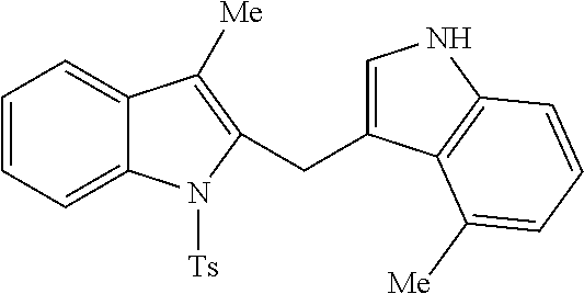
C12=CC=CC=C1N([Ts])C(CC1=CNC3=C1C([Me])=CC=C3)=C2[Me]
